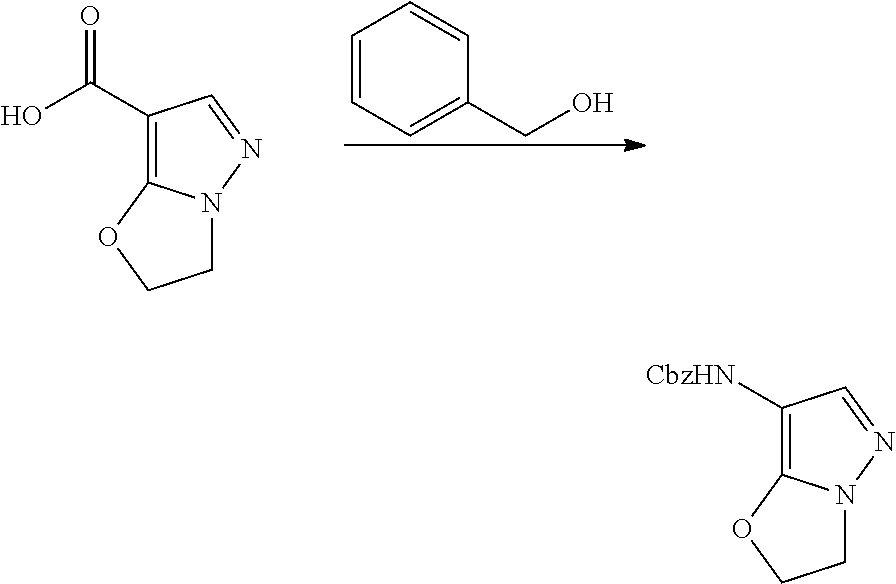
C1=CC=C(CO)C=C1.OC(C1=C2N(N=C1)CCO2)=O.[CbzHN]C1=C2N(N=C1)CCO2
